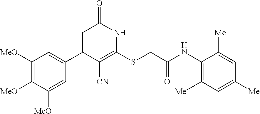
C1(C2C([CN])=C(SCC(NC3=C([Me])C=C([Me])C=C3[Me])=O)NC(=O)C2)=CC([MeO])=C([MeO])C([MeO])=C1
